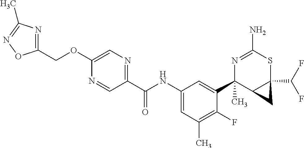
C1(OCC2=NC(C)=NO2)=CN=C(C(NC2=CC(C)=C(F)C(C3(C)C4C(C(F)F)(SC(N)=N3)C4)=C2)=O)C=N1
